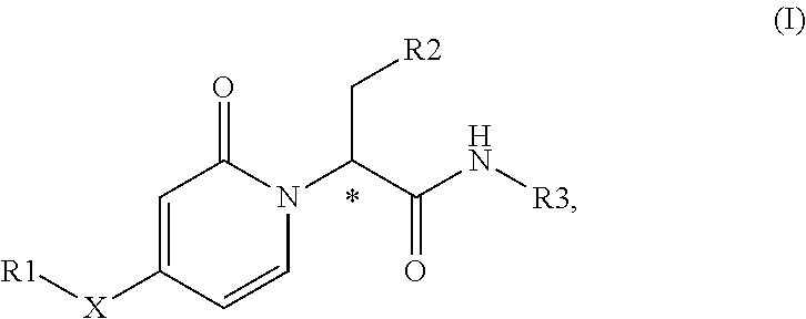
C1=C([X][R1])C=CN(C(C(=O)N[R3])C[R2])C1=O
